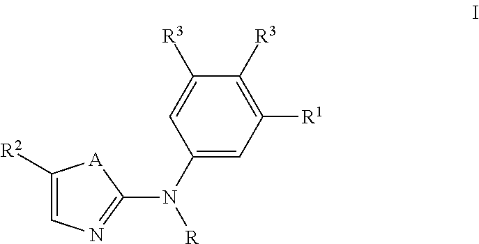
C1([R2])=CN=C(N(C2=CC([R1])=C([R3])C([R3])=C2)[R])[A]1
